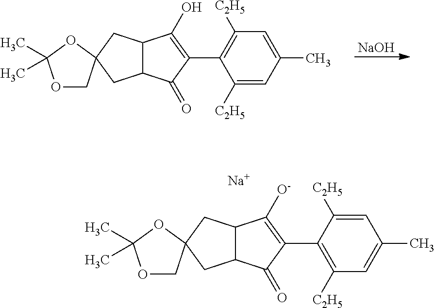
C12C(C(=O)C(C3=C([C2H5])C=C(C)C=C3[C2H5])=C1O)CC1(OC(C)(C)OC1)C2.[NaOH].C12C(C(=O)C(C3=C([C2H5])C=C(C)C=C3[C2H5])=C1[O-])CC1(OC(C)(C)OC1)C2.[Na]
